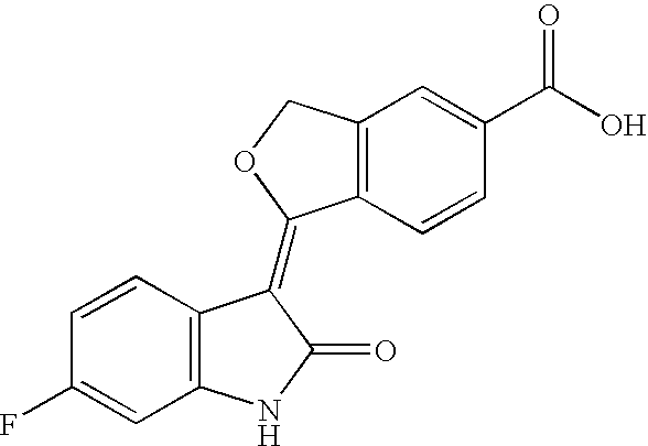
C12=C(C=CC(C(O)=O)=C1)C(=C1C3=C(C=C(F)C=C3)NC1=O)OC2
